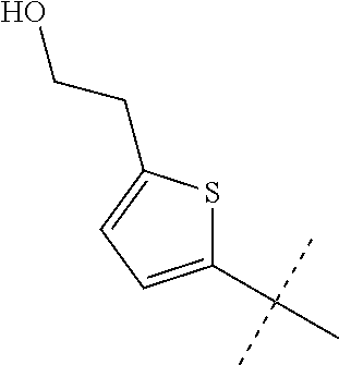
C1(C(C)(C)C)=CC=C(CCO)S1
